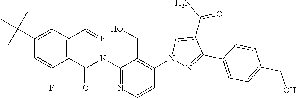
C12=C(C=NN(C3=NC=CC(N4N=C(C5=CC=C(CO)C=C5)C(C(N)=O)=C4)=C3CO)C1=O)C=C(C(C)(C)C)C=C2F
